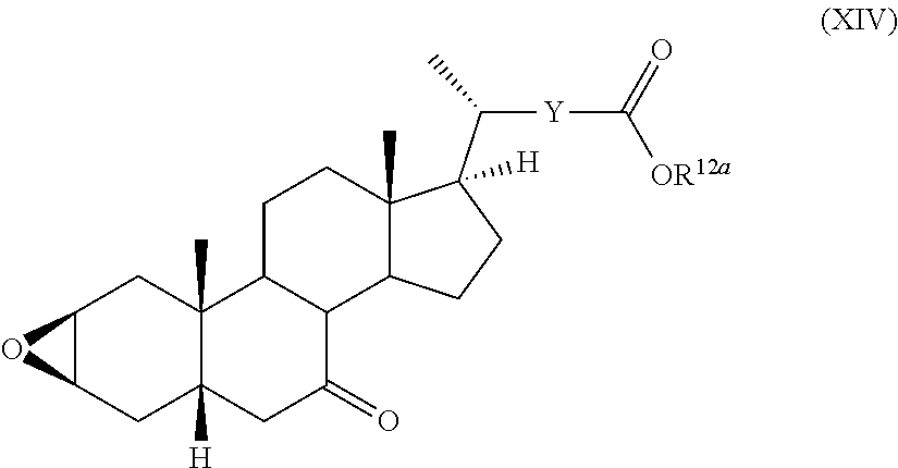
C12(C)C([H])(CC(=O)C3C1CCC1(C)C3CCC1(C(C)[Y]C([OR12a])=O)[H])CC1C(C2)O1
